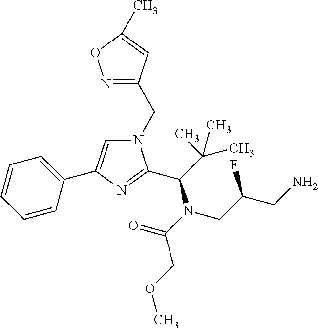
N1(CC2=NOC(C)=C2)C=C(C2=CC=CC=C2)N=C1C(C(C)(C)C)N(CC(F)CN)C(=O)COC
